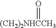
[(CH2)2NHCCH3]=O
